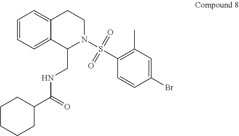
C(NC(C1CCCCC1)=O)C1C2=CC=CC=C2CCN1S(C1=C(C)C=C(Br)C=C1)(=O)=O
